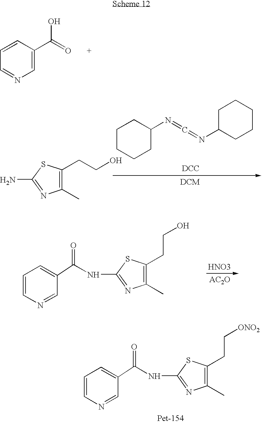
C1=C(C(=O)O)C=CC=N1.C1CCCC(N=C=NC2CCCCC2)C1.[DCC].C1(C)=C(CCO)SC(N)=N1.C1(C)=C(CCO)SC(NC(=O)C2=CC=CN=C2)=N1.[HNO3].C1(C)=C(CC[ONO2])SC(NC(=O)C2=CC=CN=C2)=N1
